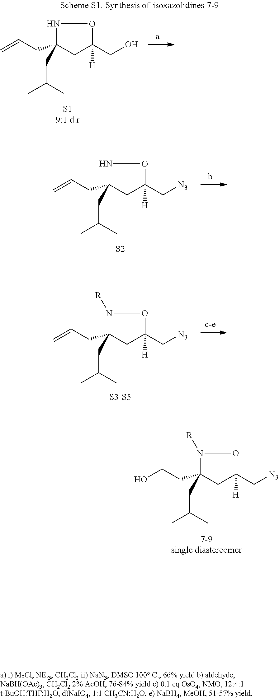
N1C(CC=C)(CC(C)C)CC([H])(CO)O1.N1C(CC=C)(CC(C)C)CC([H])(C[N3])O1.[S2].N1([R])C(CC=C)(CC(C)C)CC([H])(C[N3])O1.[S3-S5].N1([R])C(CCO)(CC(C)C)CC([H])(C[N3])O1.[7-9single diastereomer]
